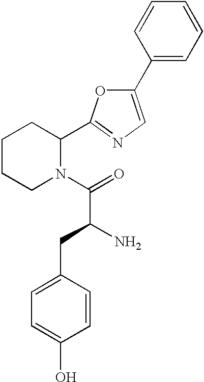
C1CCN(C(=O)C(N)CC2=CC=C(O)C=C2)C(C2=NC=C(C3=CC=CC=C3)O2)C1
